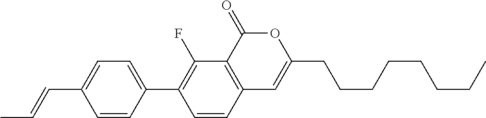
C12=C(C(=O)OC(CCCCCCCC)=C1)C(F)=C(C1=CC=C(C=CC)C=C1)C=C2
